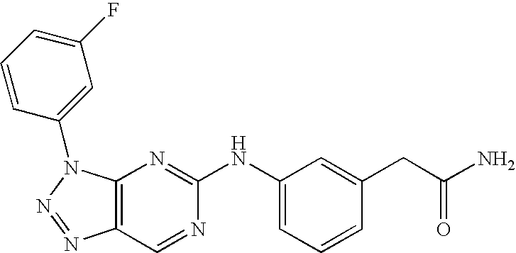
C12=C(N(C3=CC(F)=CC=C3)N=N1)N=C(NC1=CC=CC(CC(=O)N)=C1)N=C2
